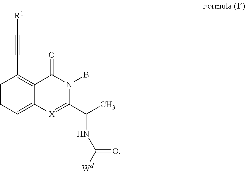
[Wd]C(NC(C)C1=[X]C2=CC=CC(C#C[R1])=C2C(=O)N1B)=O
